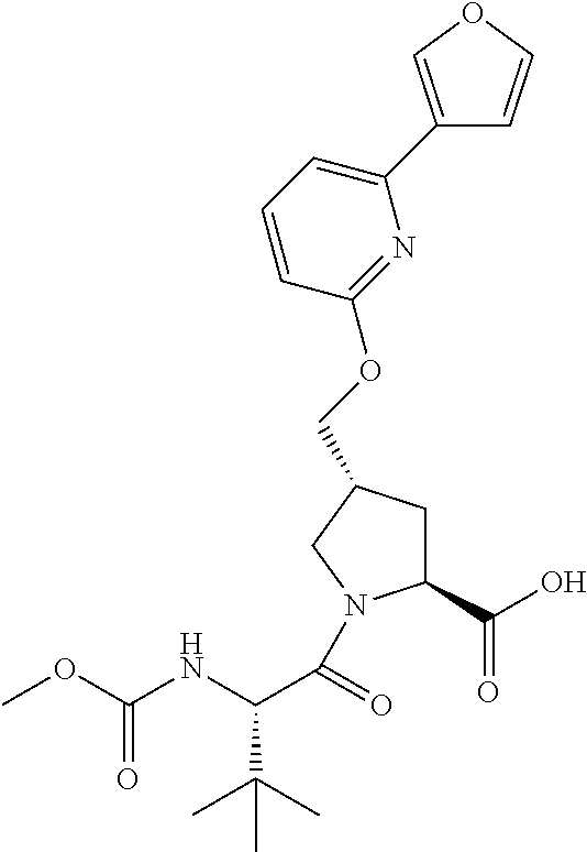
C1=CC(OCC2CC(C(O)=O)N(C(=O)C(NC(OC)=O)C(C)(C)C)C2)=NC(C2=COC=C2)=C1
